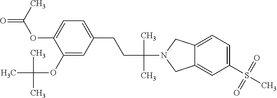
C12=CC(S(C)(=O)=O)=CC=C1CN(C(CCC1=CC=C(OC(=O)C)C(OC(C)(C)C)=C1)(C)C)C2
